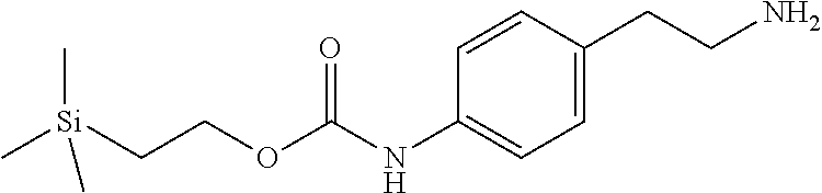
C(COC(NC1=CC=C(CCN)C=C1)=O)[Si](C)(C)C
